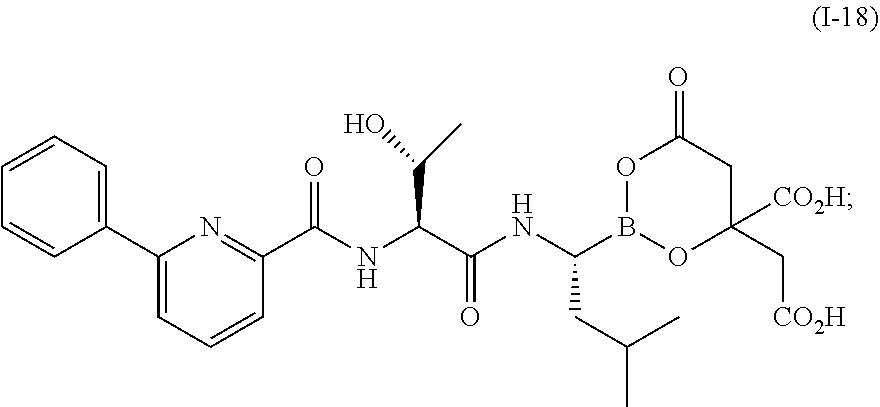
C1(C2=CC=CC(C(NC(C(NC(B3OC(C[CO2H])([CO2H])CC(=O)O3)CC(C)C)=O)C(C)O)=O)=N2)=CC=CC=C1
